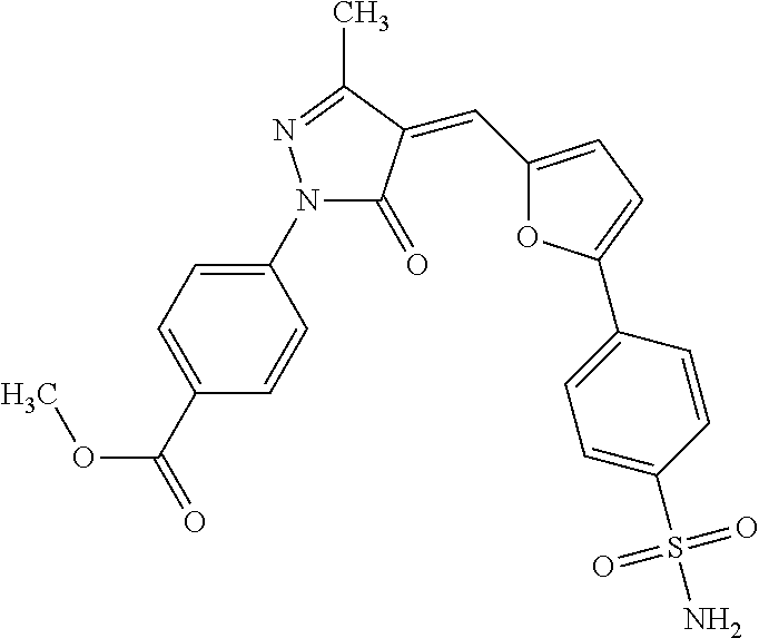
C1(C(=O)OC)=CC=C(N2C(=O)C(=CC3=CC=C(C4=CC=C(S(=O)(=O)N)C=C4)O3)C(C)=N2)C=C1
